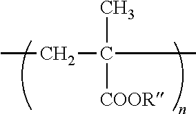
CCC(C)(C)[COOR]
